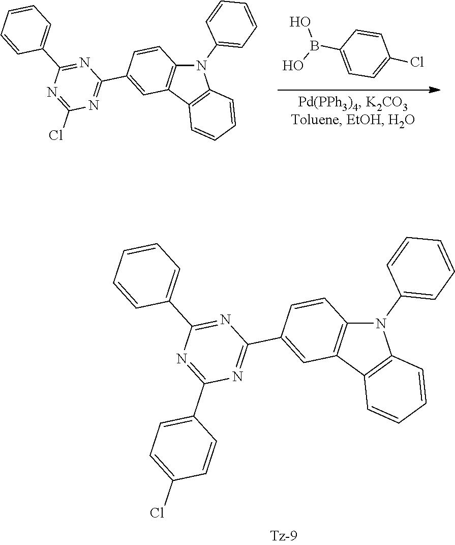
C1=CC(Cl)=CC=C1B(O)O.C1(Cl)=NC(C2=CC=CC=C2)=NC(C2=CC3=C(C=C2)N(C2=CC=CC=C2)C2=C3C=CC=C2)=N1.C1(C2=CC=C(Cl)C=C2)=NC(C2=CC=CC=C2)=NC(C2=CC3=C(C=C2)N(C2=CC=CC=C2)C2=C3C=CC=C2)=N1
